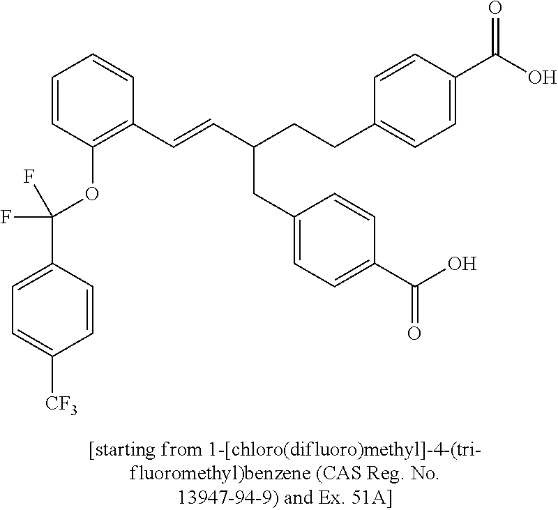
C1=CC(OC(C2=CC=C([CF3])C=C2)(F)F)=C(C=CC(CCC2=CC=C(C(O)=O)C=C2)CC2=CC=C(C(O)=O)C=C2)C=C1
